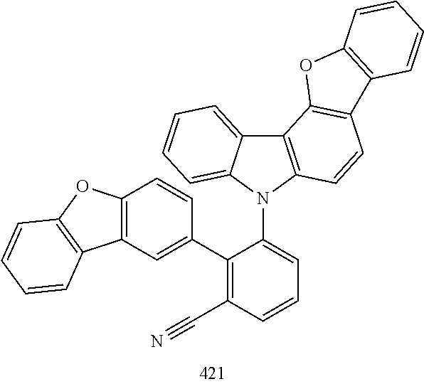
C12=C(N(C3=CC=CC(C#N)=C3C3=CC4=C(C=C3)OC3=C4C=CC=C3)C3=CC=CC=C13)C=CC1=C2OC2=C1C=CC=C2
